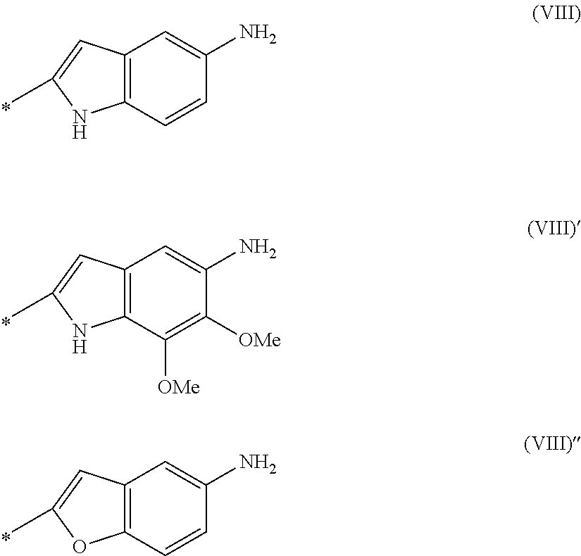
C12=C(C=CC(N)=C1)NC(C)=C2.C12=C(C([OMe])=C([OMe])C(N)=C1)NC(C)=C2.C12=C(C=CC(N)=C1)OC(C)=C2
